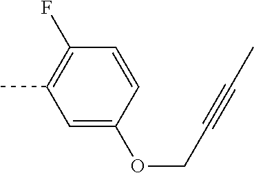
C1=C(OCC#CC)C=CC(F)=C1C
